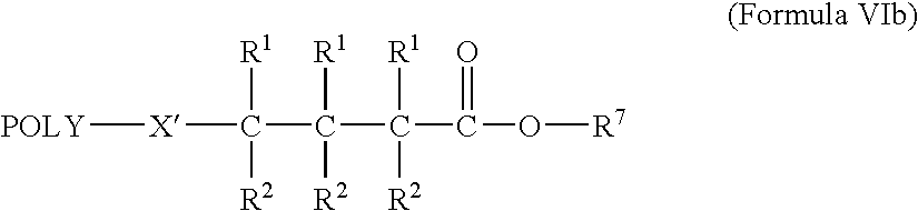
C([X][POLY])([R1])([R2])C([R1])([R2])C(C(O[R7])=O)([R1])[R2]
